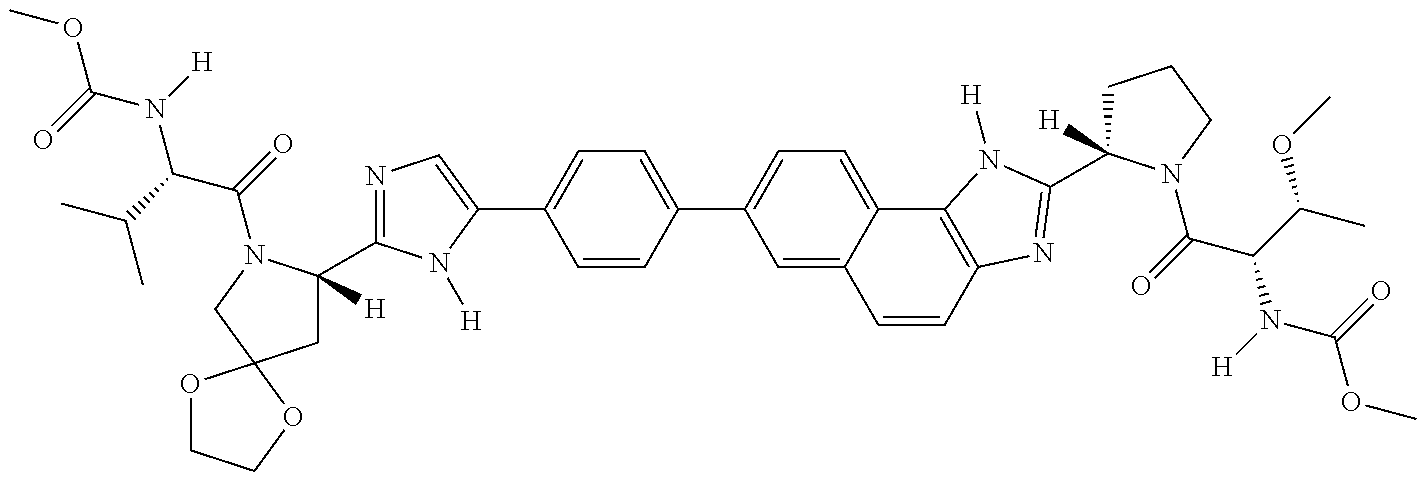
COC(N([H])C(C(C)C)C(=O)N1C([H])(C2=NC=C(C3=CC=C(C4=CC=C5C(=C4)C=CC4=C5N([H])C(C5([H])CCCN5C(=O)C(C(C)OC)N([H])C(=O)OC)=N4)C=C3)N2[H])CC2(C1)OCCO2)=O
